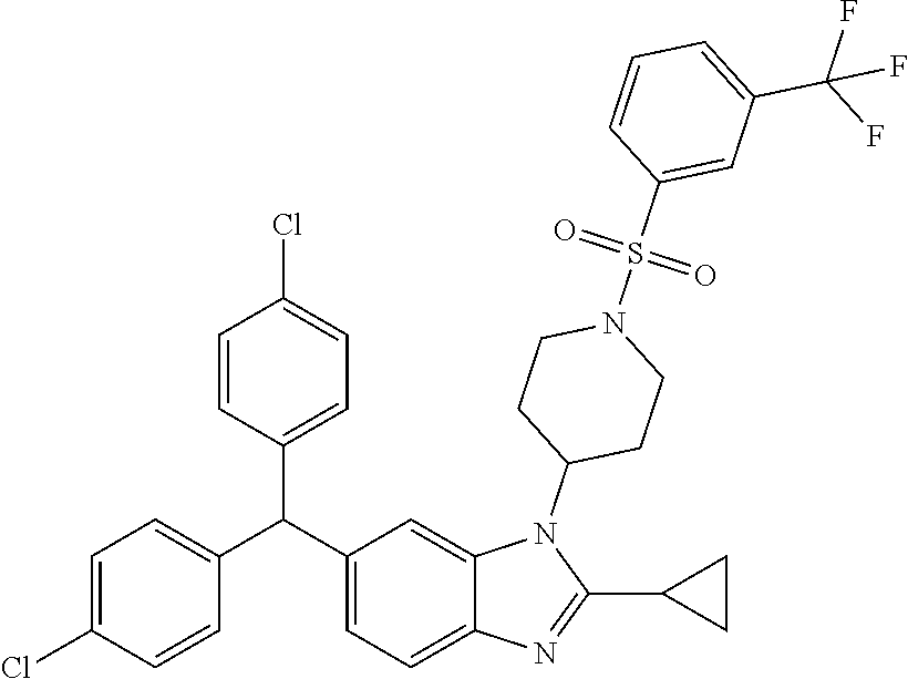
C1(C(C2=CC=C3C(=C2)N(C2CCN(S(C4=CC(C(F)(F)F)=CC=C4)(=O)=O)CC2)C(C2CC2)=N3)C2=CC=C(Cl)C=C2)=CC=C(Cl)C=C1
